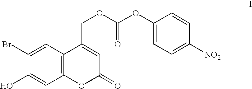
C1(Br)=CC2=C(C=C1O)OC(=O)C=C2COC(=O)OC1=CC=C([NO2])C=C1
